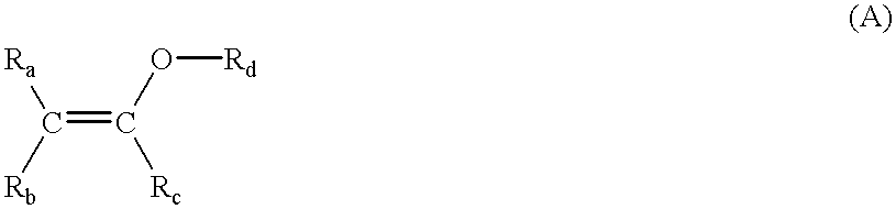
C(=C(O[Rd])[Rc])([Ra])[Rb]
